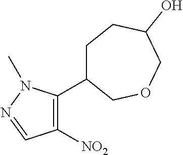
C1([NO2])=C(C2CCC(O)COC2)N(C)N=C1
